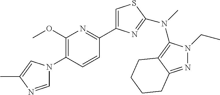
C1=NC(C)=CN1C1=C(OC)N=C(C2=CSC(N(C3=C4C(=NN3CC)CCCC4)C)=N2)C=C1
